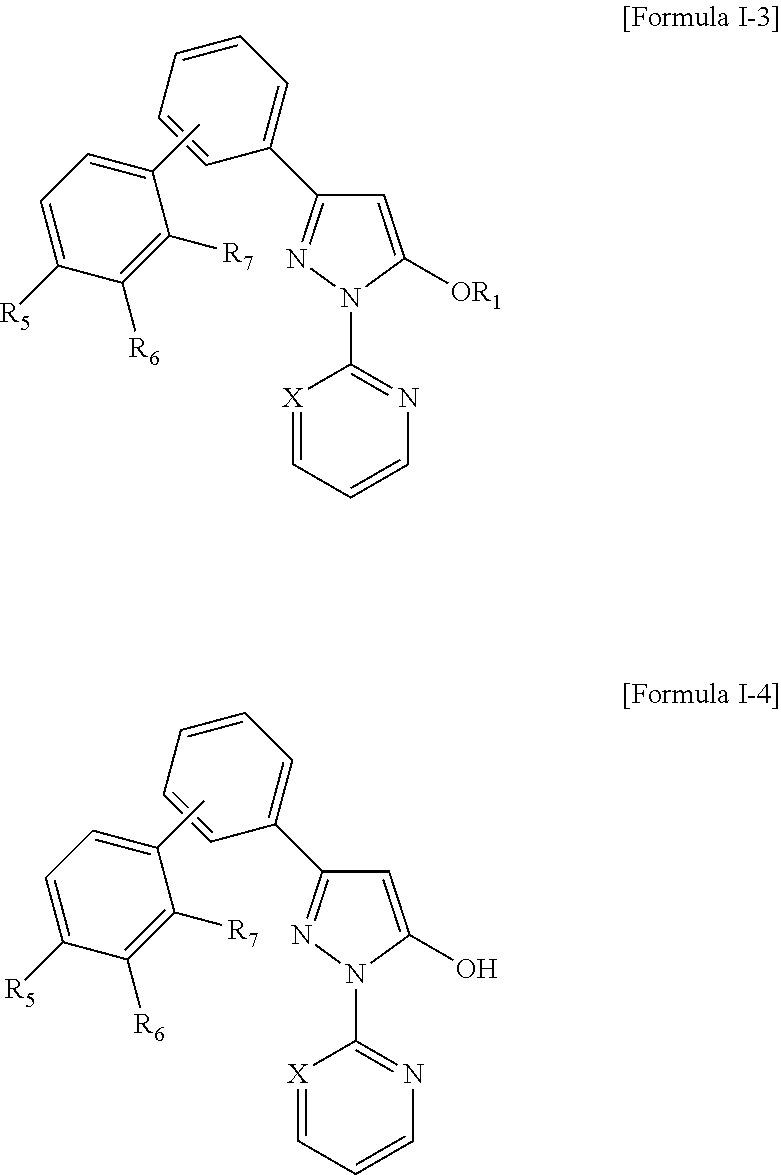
C1=C([OR1])N(C2=NC=CC=[X]2)N=C1C1=CC=CC=C1.CC1=CC=C([R5])C([R6])=C1[R7].C1=C(O)N(C2=NC=CC=[X]2)N=C1C1=CC=CC=C1.CC1=CC=C([R5])C([R6])=C1[R7]
